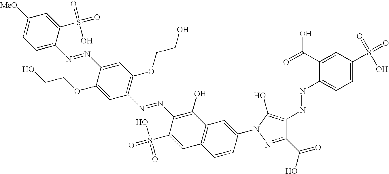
C1([MeO])=CC=C(N=NC2=CC(OCCO)=C(N=NC3=C(O)C4=C(C=C3S(=O)(O)=O)C=CC(N3C(O)=C(N=NC5=CC=C(S(=O)(=O)O)C=C5C(O)=O)C(C(=O)O)=N3)=C4)C=C2OCCO)C(S(=O)(=O)O)=C1
